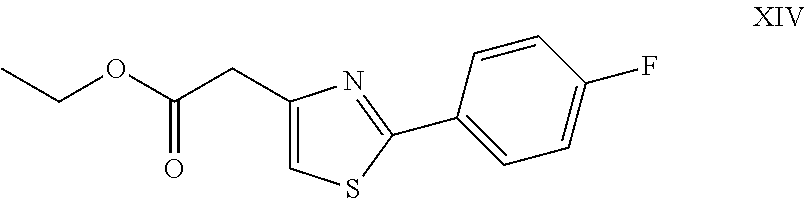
C1(CC(OCC)=O)=CSC(C2=CC=C(F)C=C2)=N1
